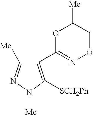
C1(C2=NOCC([Me])O2)=C([SCH2Ph])N([Me])N=C1[Me]
